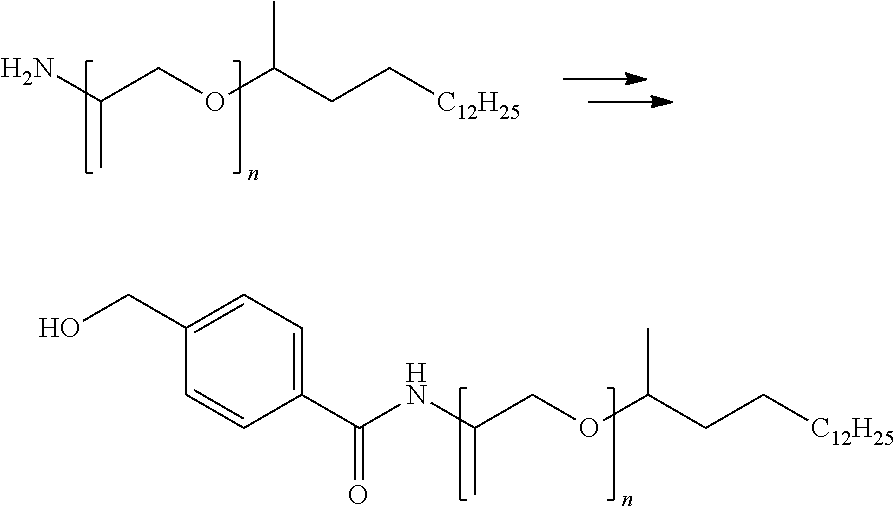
N(C(COC(CC[C12H25])C)C)C(C1=CC=C(CO)C=C1)=O.NC(COC(CC[C12H25])C)C
